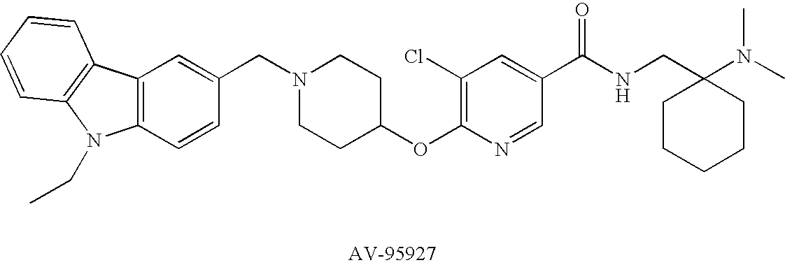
C1(CN2CCC(OC3=C(Cl)C=C(C(NCC4(N(C)C)CCCCC4)=O)C=N3)CC2)=CC2=C(C=C1)N(CC)C1=C2C=CC=C1
